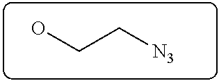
OCC[N3]
